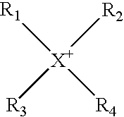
[R1][X+]([R2])([R3])[R4]
